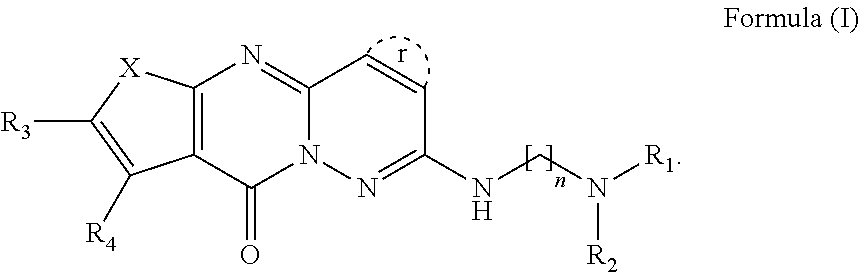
C12=C(C(=O)N3C(=N1)C=CC(NCN([R1])[R2])=N3)C([R4])=C([R3])[X]2
